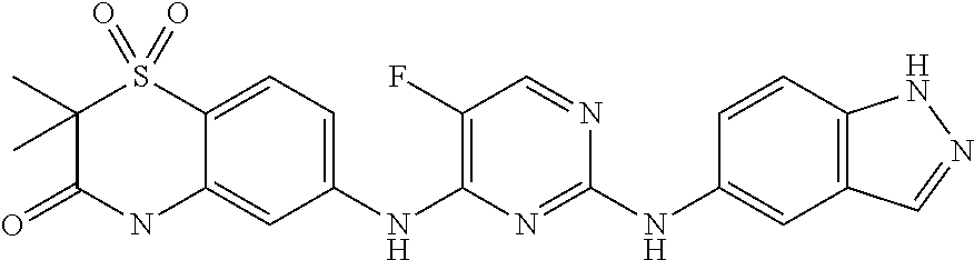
C1(NC2=NC(NC3=CC=C4C(=C3)NC(=O)C(C)(C)S4(=O)=O)=C(F)C=N2)=CC2=C(C=C1)NN=C2
